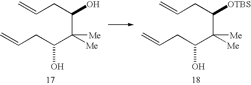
C=CCC(O)C([Me])([Me])C(CC=C)O.C=CCC([OTBS])C([Me])([Me])C(CC=C)O
